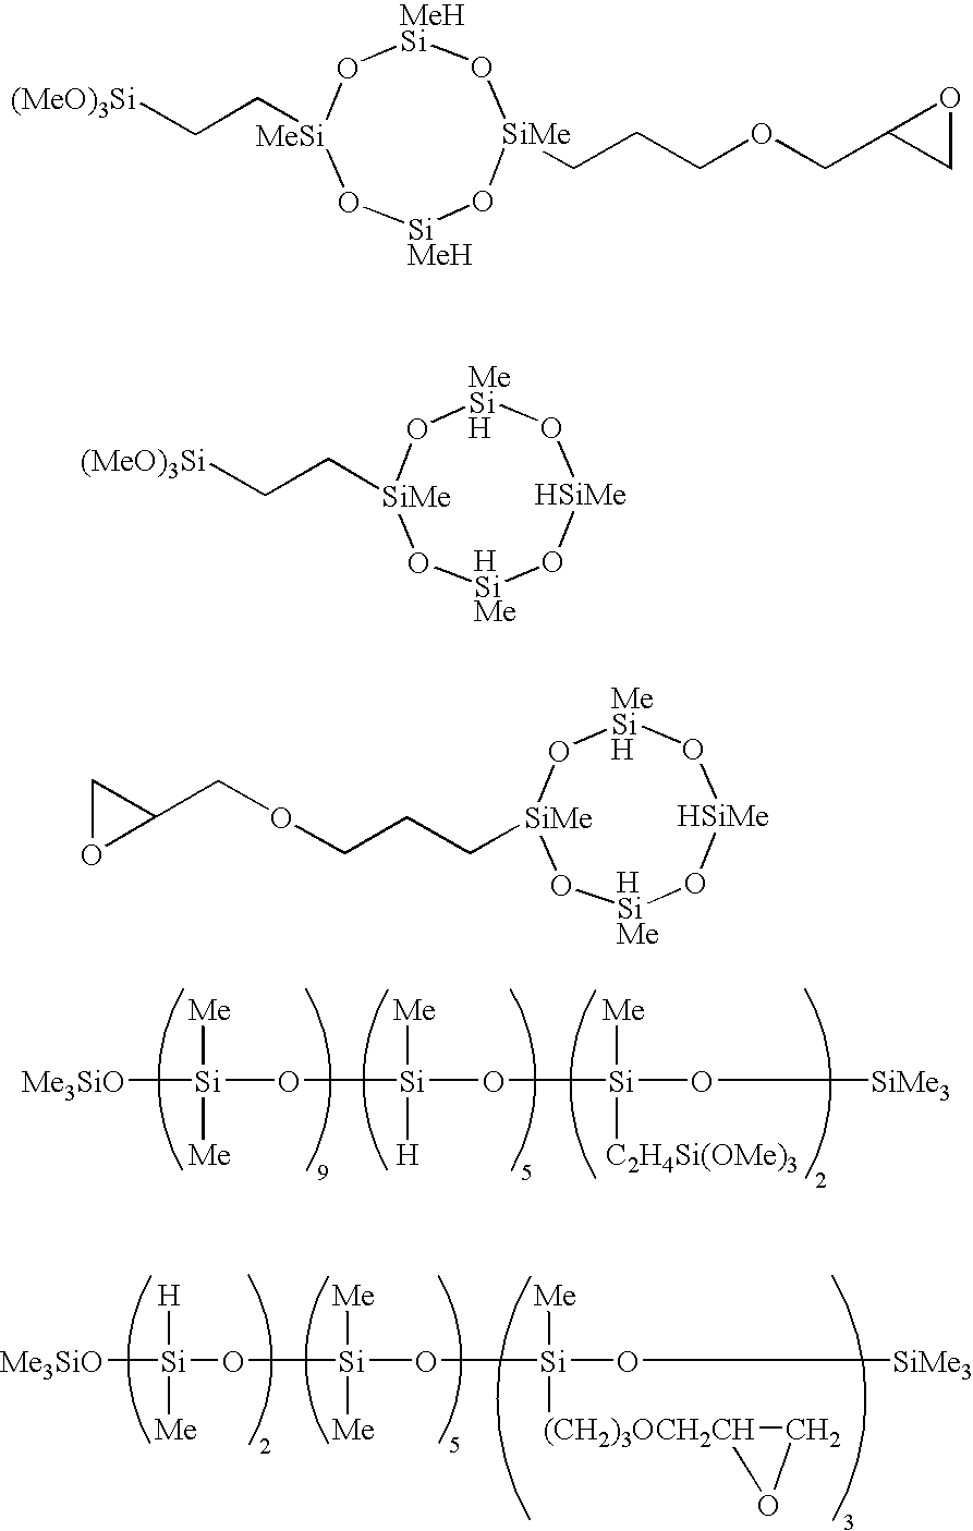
[Me3SiO][Si](O[Si](O[Si](O[SiMe3])([Me])[C2H4Si(OMe)3])([Me])[H])([Me])[Me].[Me3SiO][Si](O[Si](O[Si](O[SiMe3])([Me])[(CH2)3OCH2CH]1CO1)([Me])[Me])([H])[Me].O1[MeSi](CC[(MeO)3Si])O[SiMeH]O[SiMe](CCCOCC2CO2)O[MeHSi]1.O1[SiMe](CC[(MeO)3Si])O[HSiMe]O[HSiMe]O[MeSiH]1.O1[SiMe](CCCOCC2CO2)O[HSiMe]O[HSiMe]O[MeSiH]1
